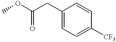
C1(CC(OC)=O)=CC=C([CF3])C=C1
